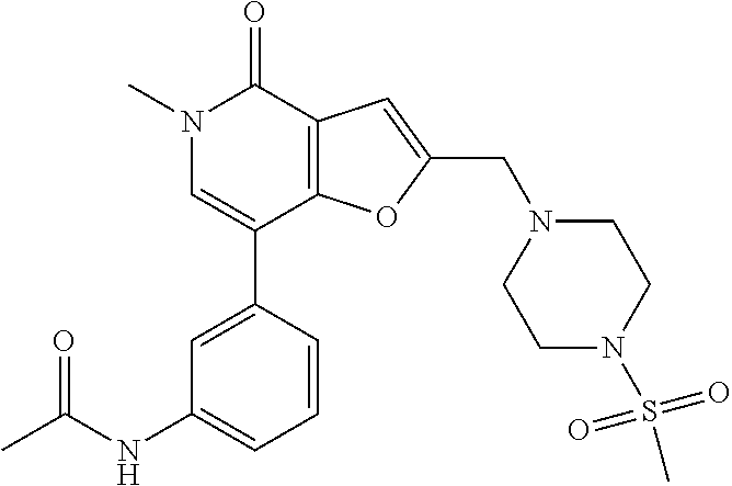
C1=C(C2=CN(C)C(=O)C3=C2OC(CN2CCN(S(C)(=O)=O)CC2)=C3)C=CC=C1NC(C)=O
